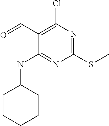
C1(SC)=NC(Cl)=C(C=O)C(NC2CCCCC2)=N1
